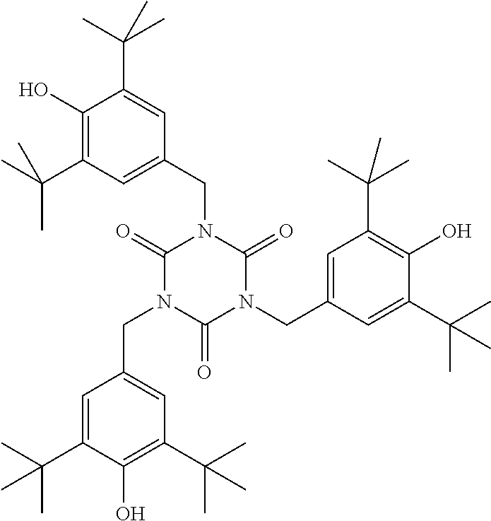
C1(O)=C(C(C)(C)C)C=C(CN2C(=O)N(CC3=CC(C(C)(C)C)=C(O)C(C(C)(C)C)=C3)C(=O)N(CC3=CC(C(C)(C)C)=C(O)C(C(C)(C)C)=C3)C2=O)C=C1C(C)(C)C
